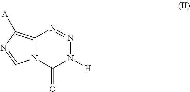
C12=C([A])N=CN1C(=O)N([H])N=N2
